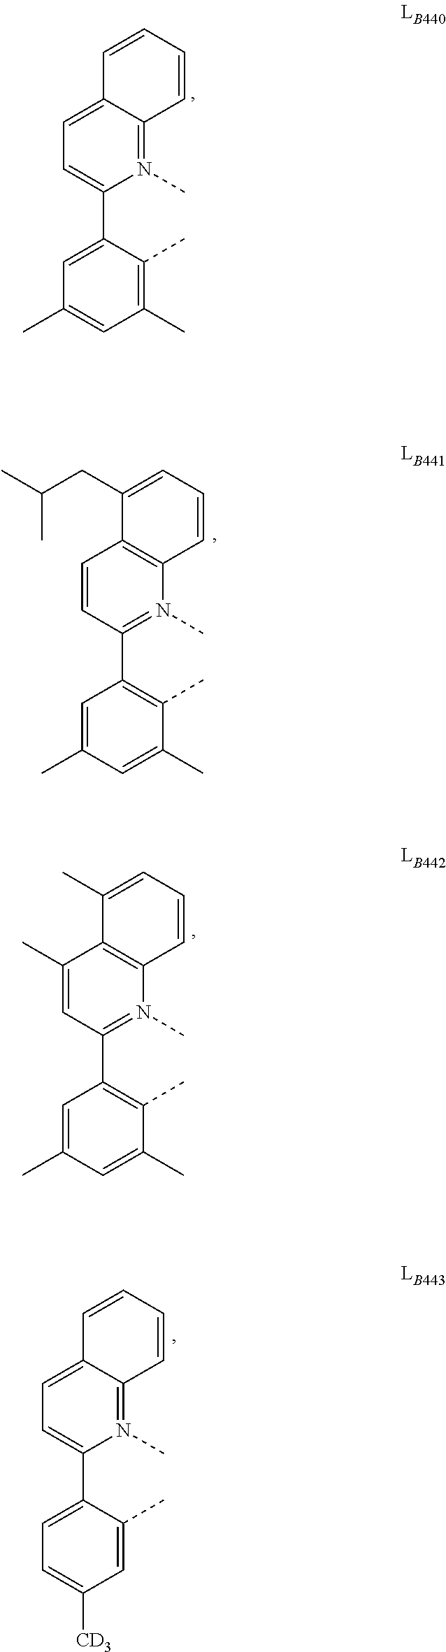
C1=C(C2=CC=C3C(=N2C)C=CC=C3)C(C)=C(C)C=C1C.C1=C(C)C=C(C)C(C)=C1C1=N(C)C2=C(C=C1)C(CC(C)C)=CC=C2.C1=C(C)C=C(C)C(C)=C1C1=N(C)C2=C(C(C)=C1)C(C)=CC=C2.C1=C(C2=CC=C3C(=N2C)C=CC=C3)C(C)=CC([CD3])=C1
